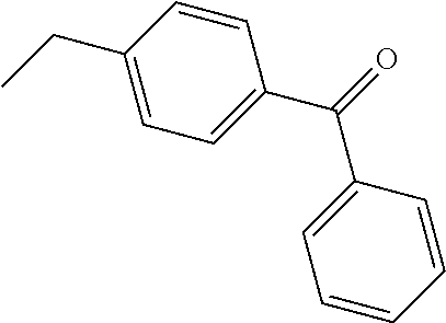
C1=C(CC)C=CC(C(=O)C2=CC=CC=C2)=C1
